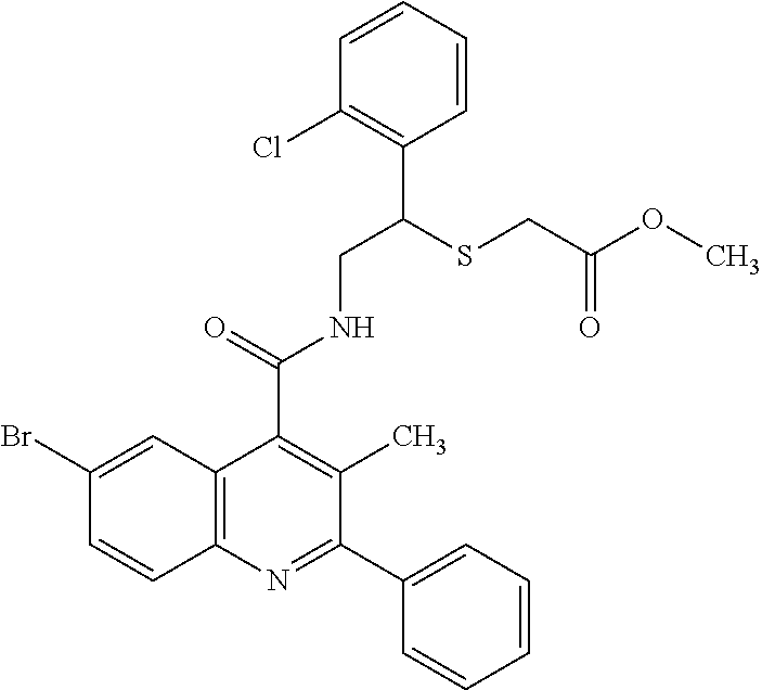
C1(Br)=CC2=C(C=C1)N=C(C1=CC=CC=C1)C(C)=C2C(=O)NCC(SCC(OC)=O)C1=C(Cl)C=CC=C1
